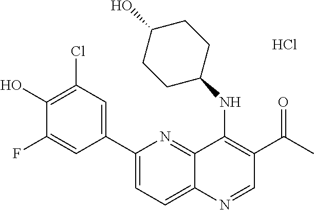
C12=NC(C3=CC(Cl)=C(O)C(F)=C3)=CC=C1N=CC(C(C)=O)=C2NC1CCC(O)CC1.Cl
